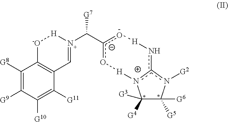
C1([G3])([G4])C([G6])([G5])n([G2])c2[n+]1[H]o[c-](C(N1=CC3=C([-O][H]1)C([G8])=C([G9])C([G10])=C3[G11])[G7])[-O][H]n2
